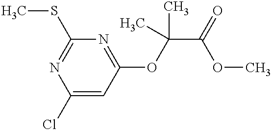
C1(Cl)=CC(OC(C(=O)OC)(C)C)=NC(SC)=N1
